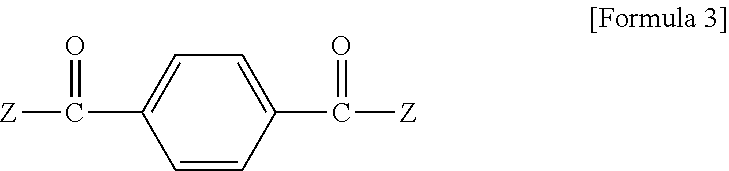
C1=CC(C([Z])=O)=CC=C1C([Z])=O
